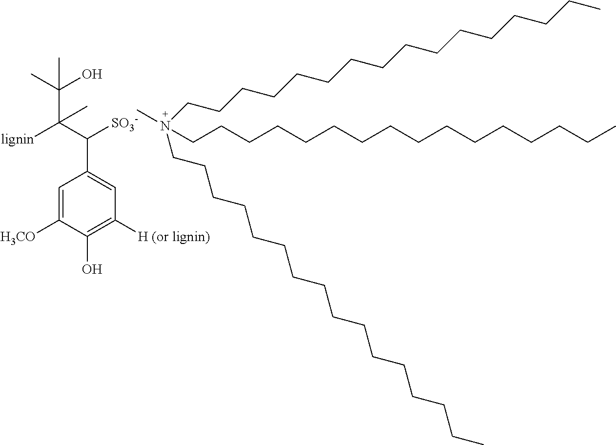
C1=C([H3CO])C(O)=C([H (or lignin)])C=C1C(C(C(C)(O)C)([lignin])C)[SO3-].CN(CCCCCCCCCCCCCCCC)(CCCCCCCCCCCCCCCC)CCCCCCCCCCCCCCCC
